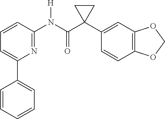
C1=CC(N(C(C2(C3=CC4=C(C=C3)OCO4)CC2)=O)[H])=NC(C2=CC=CC=C2)=C1
